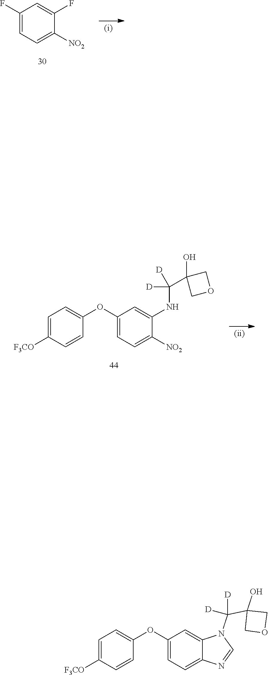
C1(F)=CC=C([NO2])C(F)=C1.C1=C([F3CO])C=CC(OC2=CC=C([NO2])C(NC(C3(O)COC3)([D])[D])=C2)=C1.C1=C([F3CO])C=CC(OC2=CC=C3C(=C2)N(C(C2(O)COC2)([D])[D])C=N3)=C1
